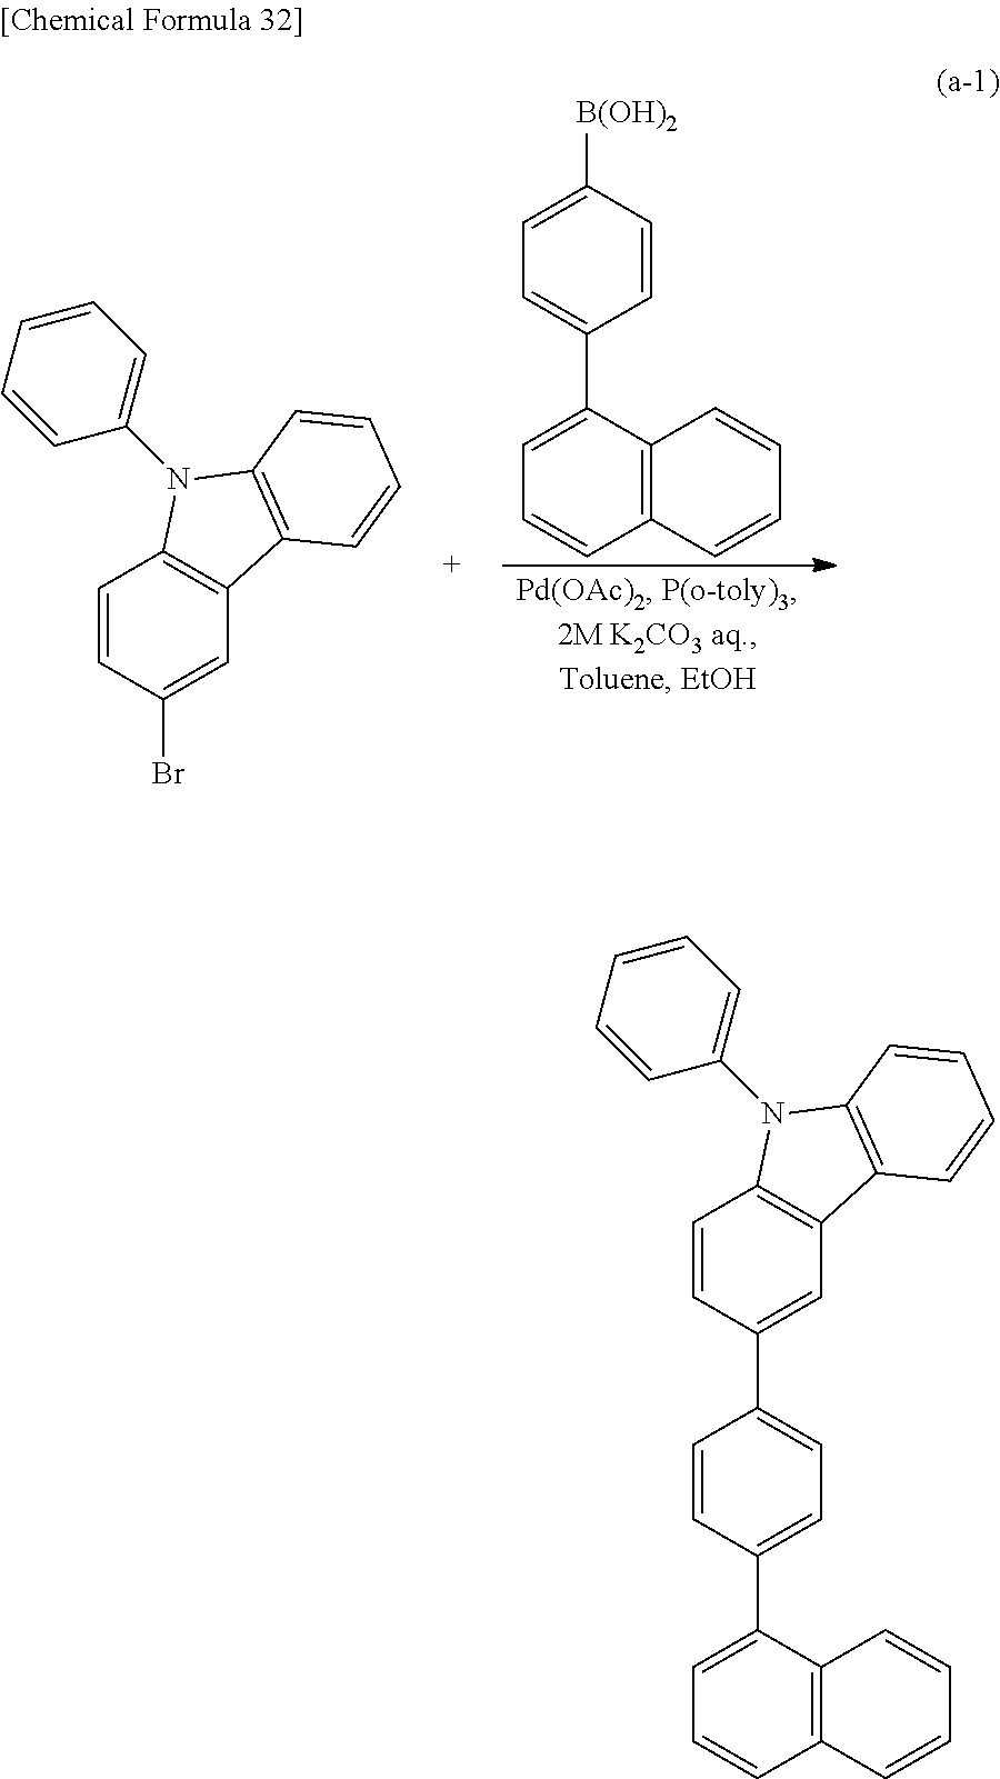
C1=C([B(OH)2])C=CC(C2=CC=CC3=C2C=CC=C3)=C1.C1=CC(Br)=CC2=C1N(C1=CC=CC=C1)C1=C2C=CC=C1.C1=CC(C2=CC=C(C3=CC=CC4=C3C=CC=C4)C=C2)=CC2=C1N(C1=CC=CC=C1)C1=C2C=CC=C1
